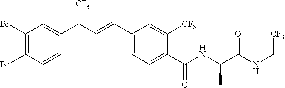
C1(Br)=C(Br)C=C(C(C=CC2=CC=C(C(NC(C(NC[CF3])=O)C)=O)C([CF3])=C2)[CF3])C=C1
